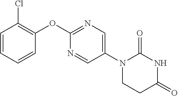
C1(OC2=NC=C(N3CCC(=O)NC3=O)C=N2)=C(Cl)C=CC=C1
